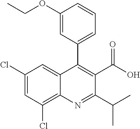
C1(Cl)=CC(Cl)=C2C(=C1)C(C1=CC=CC(OCC)=C1)=C(C(O)=O)C(C(C)C)=N2
